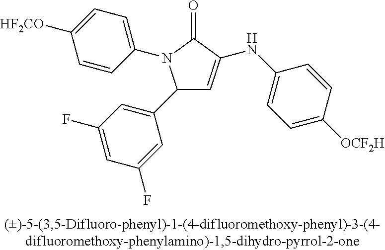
C1(C2=CC(F)=CC(F)=C2)C=C(NC2=CC=C([OCF2H])C=C2)C(=O)N1C1=CC=C([OCF2H])C=C1
